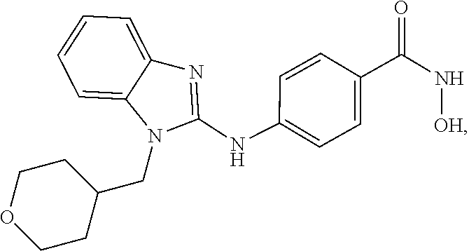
C1CC(CN2C(NC3=CC=C(C(N[OH])=O)C=C3)=NC3=CC=CC=C23)CCO1
